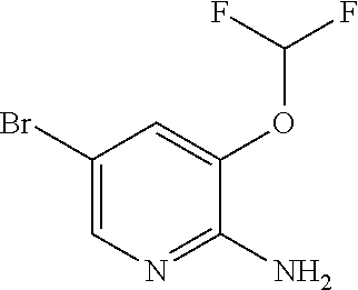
C1(OC(F)F)=CC(Br)=CN=C1N
